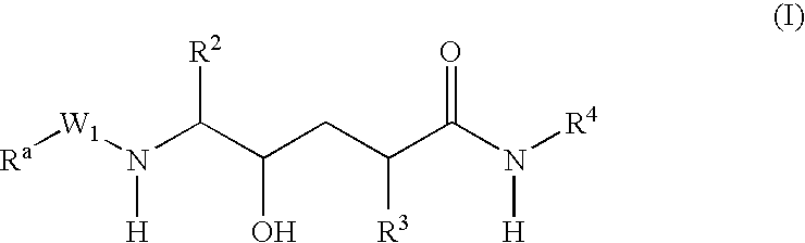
[Ra][W1]N(C(C(CC(C(N([R4])[H])=O)[R3])O)[R2])[H]
